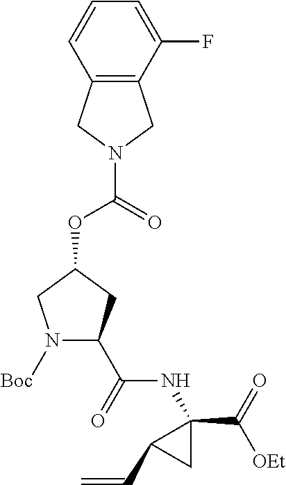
O=C(OC1CN([Boc])C(C(=O)NC2(C(=O)[OEt])CC2C=C)C1)N1CC2=C(C1)C=CC=C2F
